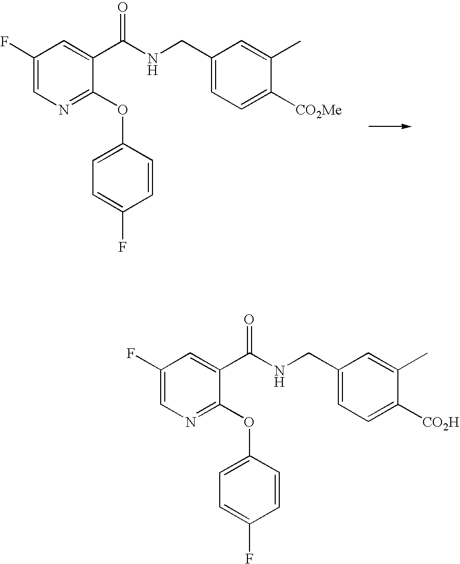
C1(F)=CN=C(OC2=CC=C(F)C=C2)C(C(NCC2=CC=C([CO2Me])C(C)=C2)=O)=C1.C1(F)=CN=C(OC2=CC=C(F)C=C2)C(C(NCC2=CC=C([CO2H])C(C)=C2)=O)=C1
